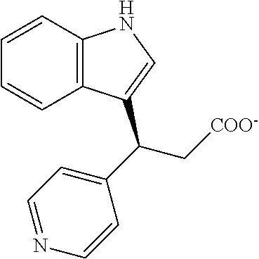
C1=CC2=C(C=C1)C(C(C[COO-])C1=CC=NC=C1)=CN2
